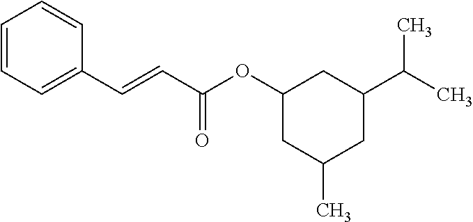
C1=CC=C(C=CC(OC2CC(C)CC(C(C)C)C2)=O)C=C1
